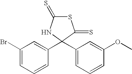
C1(Br)=CC=CC(C2(C3=CC=CC(OC)=C3)C(=S)SC(=S)N2)=C1
